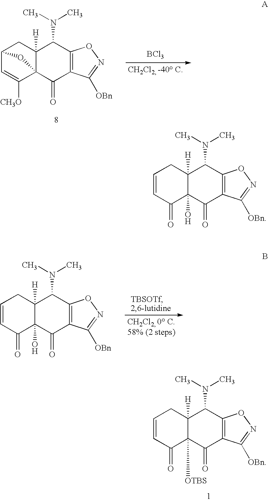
C1C2([H])C(N(C)C)C3=C(C([OBn])=NO3)C(=O)C2(O)C(=O)C=C1.C1C2([H])C(N(C)C)C3=C(C([OBn])=NO3)C(=O)C23C([CH3O])=CC1O3.[BCl3].C1C2([H])C(N(C)C)C3=C(C([OBn])=NO3)C(=O)C2(O)C(=O)C=C1.C1C2([H])C(N(C)C)C3=C(C([OBn])=NO3)C(=O)C2([OTBS])C(=O)C=C1
